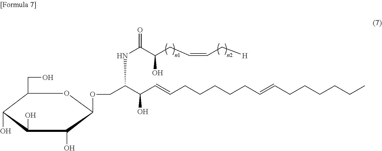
C1(CO)C(O)C(O)C(O)C(OCC(C(C=CCCCCCC=CCCCCCC)O)NC(=O)C(CC=CC[H])O)O1
